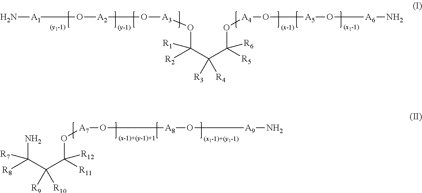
N[A1]O[A2]O[A3]OC(C(C(O[A4]O[A5]O[A6]N)([R6])[R5])([R3])[R4])([R1])[R2].NC(C(C(O[A7]O[A8]O[A9]N)([R12])[R11])([R9])[R10])([R7])[R8]
